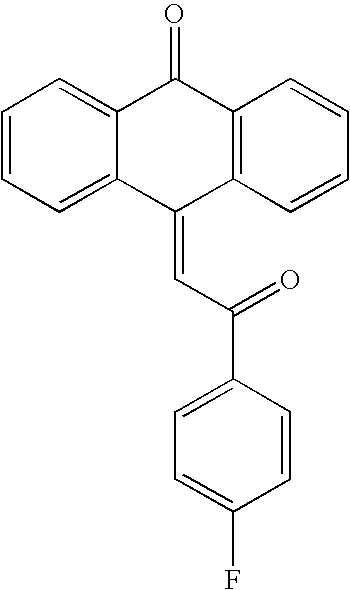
C12=CC=CC=C1C(=O)C1=C(C2=CC(=O)C2=CC=C(F)C=C2)C=CC=C1
